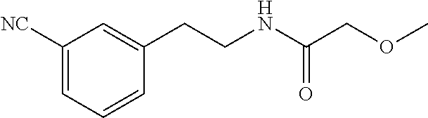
C1(CCNC(COC)=O)=CC([NC])=CC=C1
